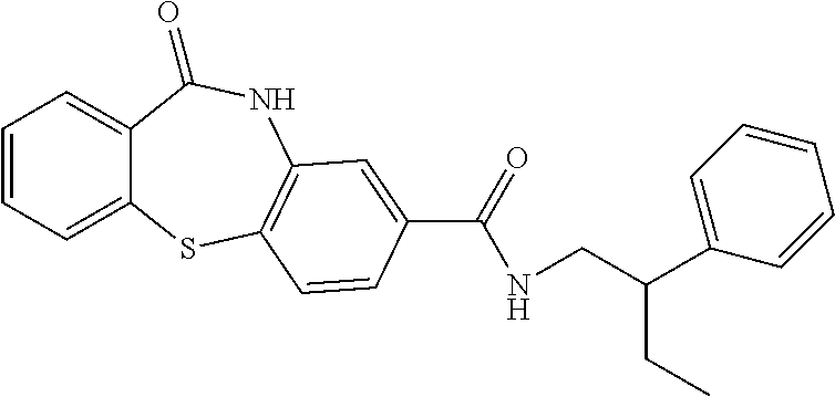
C1=CC=C2C(=C1)C(=O)NC1=C(S2)C=CC(C(=O)NCC(C2=CC=CC=C2)CC)=C1
